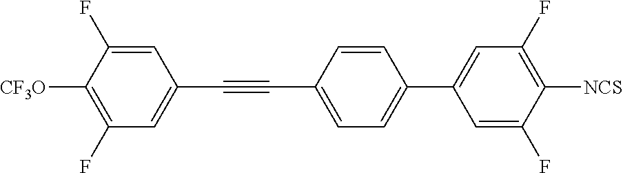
C1=C(F)C([CF3O])=C(F)C=C1C#CC1=CC=C(C2=CC(F)=C([NCS])C(F)=C2)C=C1
